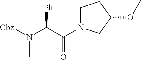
C(=O)(C(N([Cbz])C)[Ph])N1CCC(OC)C1
